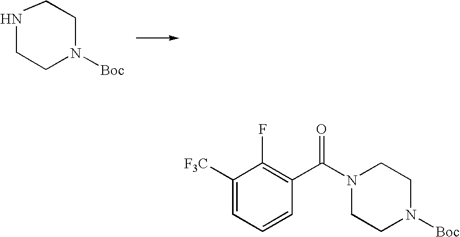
N1CCN([Boc])CC1.C1([F3C])=CC=CC(C(N2CCN([Boc])CC2)=O)=C1F
